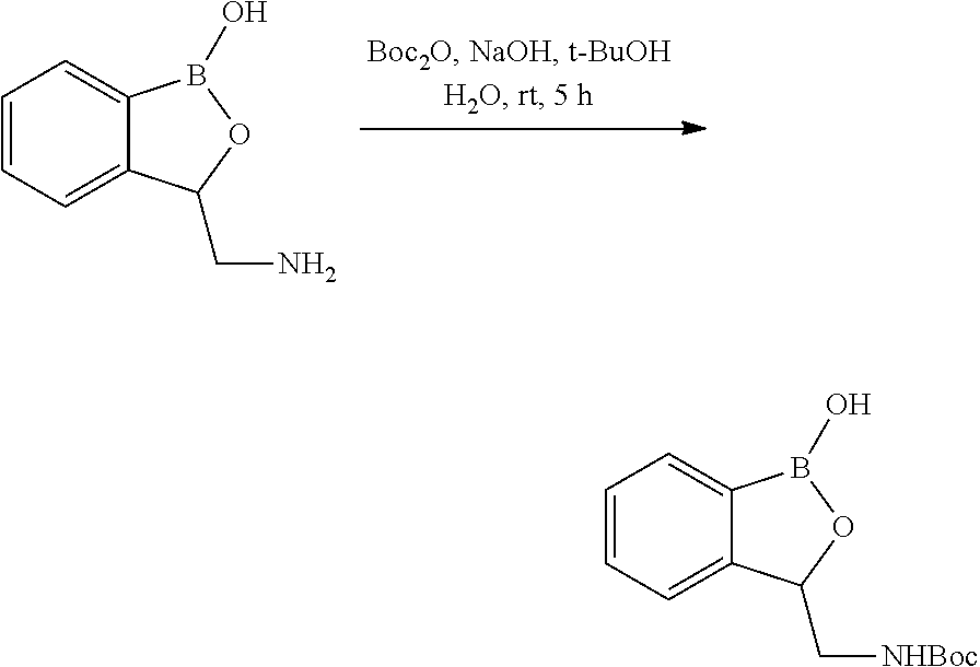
C1=CC=C2C(=C1)B(O)OC2C[NHBoc].C1=CC=C2C(=C1)B(O)OC2CN
